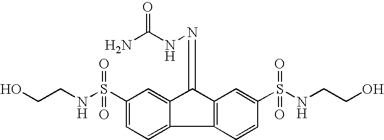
C1=C(S(NCCO)(=O)=O)C=C2C(=C1)C1=C(C2=NNC(N)=O)C=C(S(NCCO)(=O)=O)C=C1
